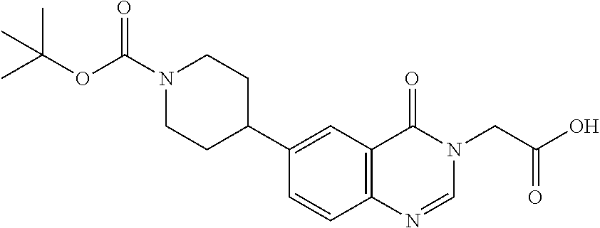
C1=CC2=C(C=C1C1CCN(C(OC(C)(C)C)=O)CC1)C(=O)N(CC(O)=O)C=N2
